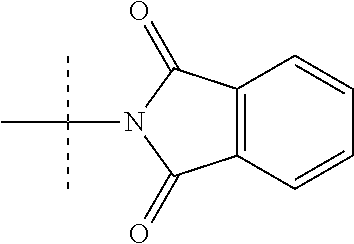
C12=C(C(=O)N(C(C)(C)C)C1=O)C=CC=C2
